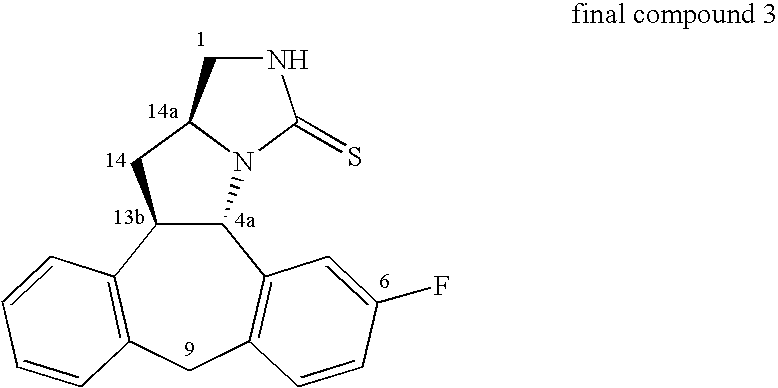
C12C(N3C(C1)CNC3=S)C1=C(CC3=C2C=CC=C3)C=CC(F)=C1
